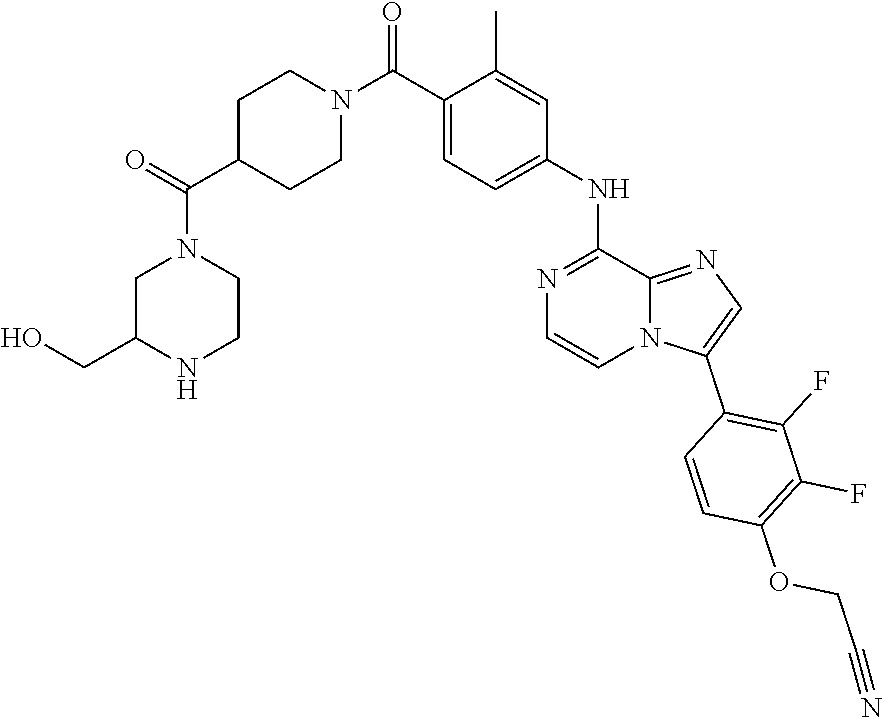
C1(C(=O)N2CCC(C(=O)N3CC(CO)NCC3)CC2)=CC=C(NC2=NC=CN3C2=NC=C3C2=C(F)C(F)=C(OCC#N)C=C2)C=C1C
